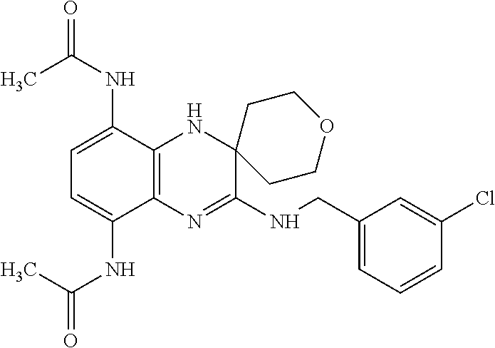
C1=C(NC(=O)C)C2=C(C(NC(=O)C)=C1)N=C(NCC1=CC=CC(Cl)=C1)C1(N2)CCOCC1
